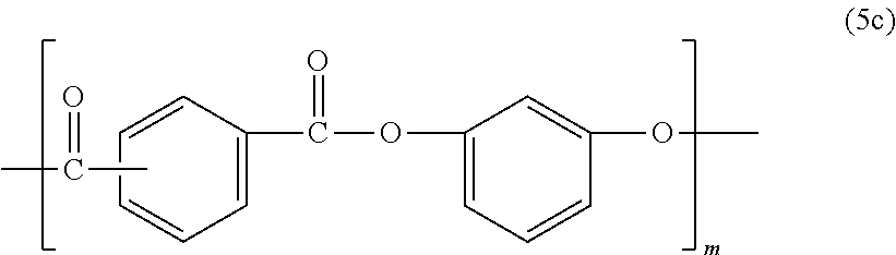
C1=C(C(OC2=CC=CC(OC)=C2)=O)C=CC=C1.CC(C)=O
